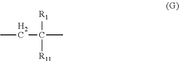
CCC(C)([R1])[R11]
